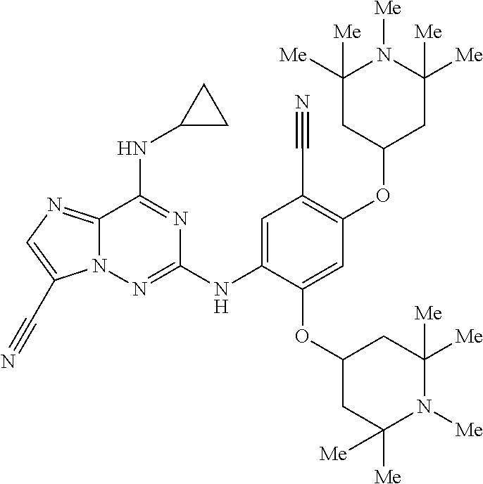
C12=NC=C(C#N)N1N=C(NC1=CC(C#N)=C(OC3CC([Me])([Me])N([Me])C([Me])([Me])C3)C=C1OC1CC([Me])([Me])N([Me])C([Me])([Me])C1)N=C2NC1CC1
